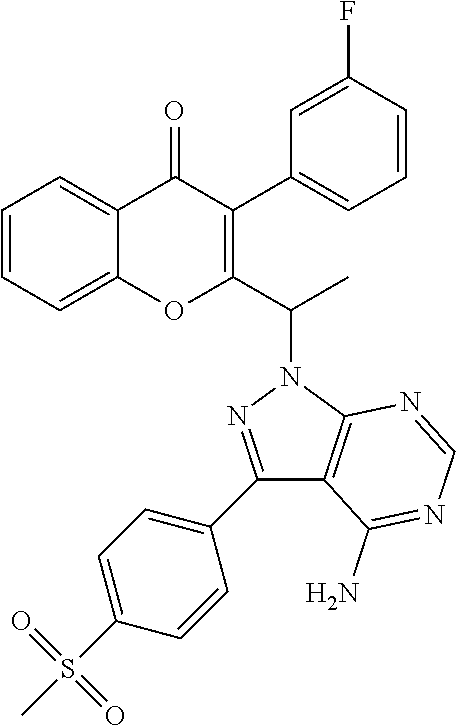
C1=CC=C2C(=C1)OC(C(N1N=C(C3=CC=C(S(C)(=O)=O)C=C3)C3=C1N=CN=C3N)C)=C(C1=CC=CC(F)=C1)C2=O
